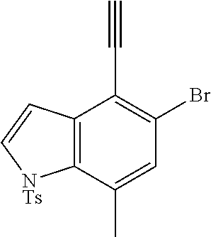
C12=C(C(C)=CC(Br)=C1C#C)[NTs]C=C2
